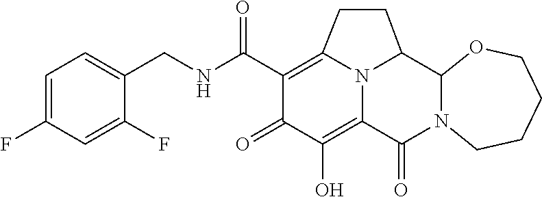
C1=C(F)C=C(F)C(CNC(C2=C3N4C(=C(O)C2=O)C(=O)N2C(C4CC3)OCCCC2)=O)=C1
